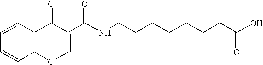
C1=CC2=C(C=C1)C(=O)C(C(NCCCCCCCC(O)=O)=O)=CO2
